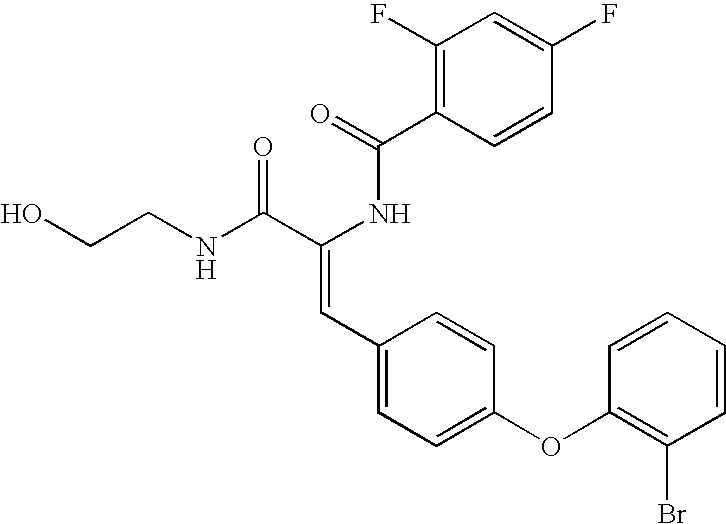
C1(F)=C(C(=O)NC(C(NCCO)=O)=CC2=CC=C(OC3=C(Br)C=CC=C3)C=C2)C=CC(F)=C1
